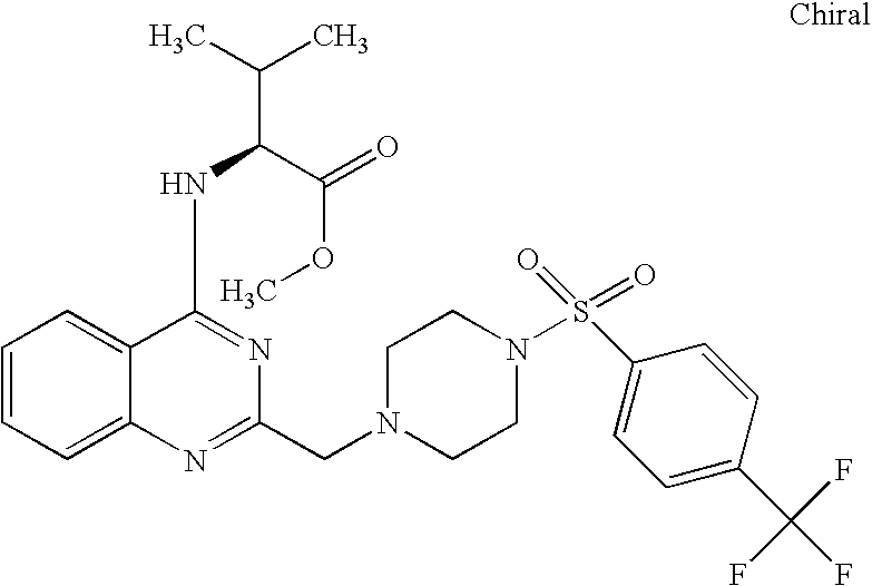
C1=CC=C2C(=C1)C(NC(C(OC)=O)C(C)C)=NC(CN1CCN(S(C3=CC=C(C(F)(F)F)C=C3)(=O)=O)CC1)=N2
